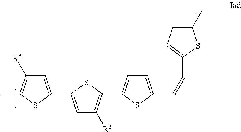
C1=C(C2=CC([R5])=C(C3=CC=C(C=CC4=CC=C(C)S4)S3)S2)SC(C)=C1[R5]
